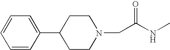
N1(CC(NC)=O)CCC(C2=CC=CC=C2)CC1
